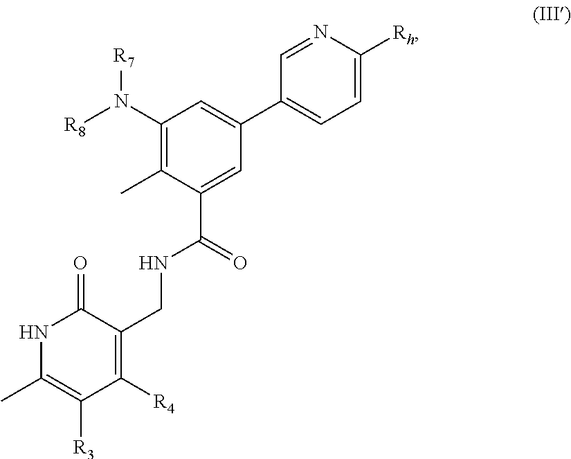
N1C(C)=C([R3])C([R4])=C(CNC(=O)C2=CC(C3=CC=C([Rh])N=C3)=CC(N([R8])[R7])=C2C)C1=O
